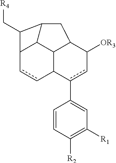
C12ccC3C4C1C(CC4C([OR3])cc3C1=CC([R1])=C([R2])C=C1)C2C[R4]
